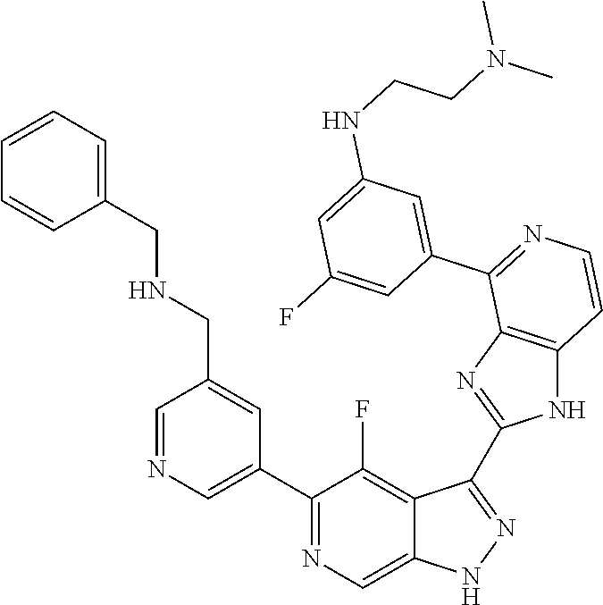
C1=NC=C(C2=NC=C3C(=C2F)C(C2=NC4=C(N2)C=CN=C4C2=CC(NCCN(C)C)=CC(F)=C2)=NN3)C=C1CNCC1=CC=CC=C1
